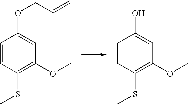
C1=CC(SC)=C(OC)C=C1O.C1=CC(SC)=C(OC)C=C1OCC=C
